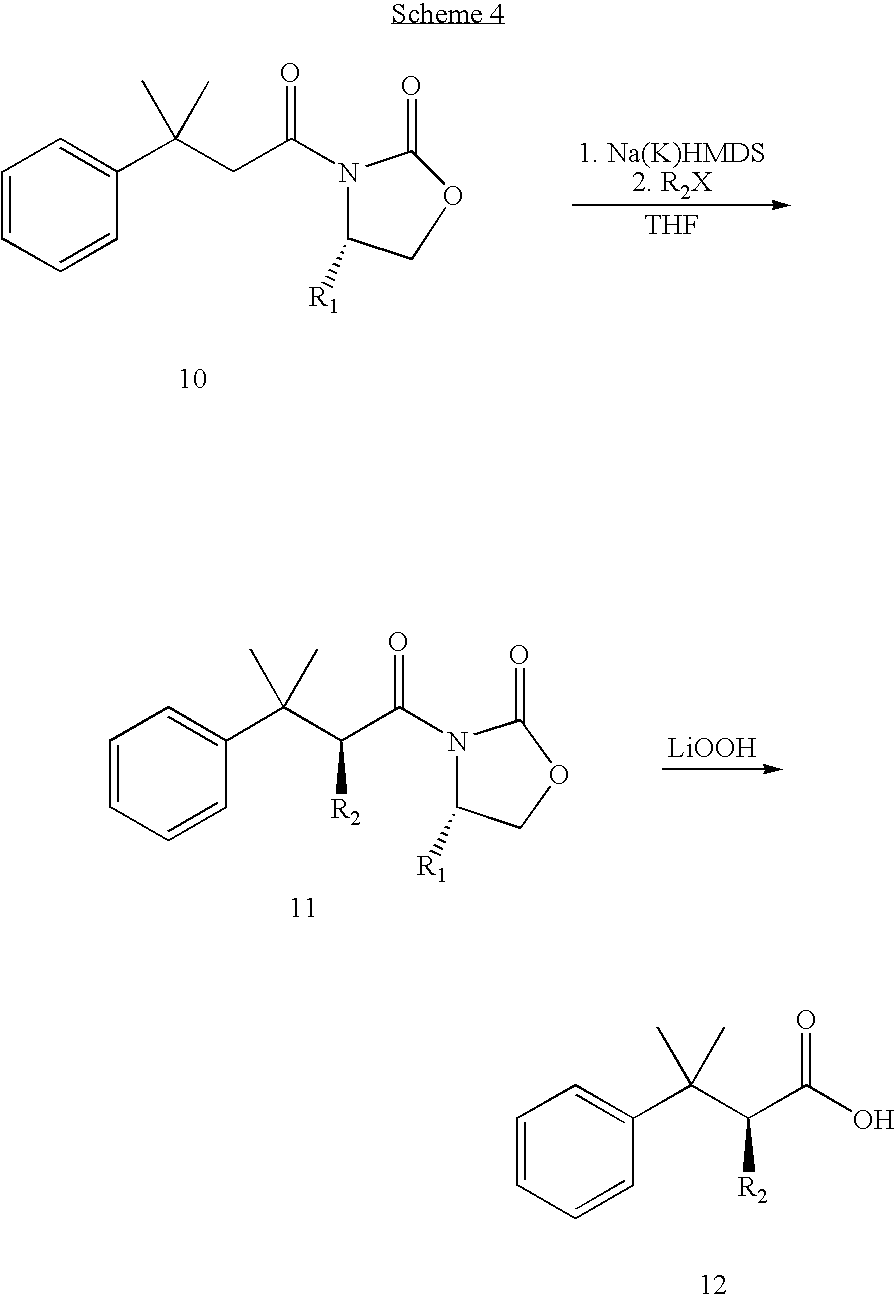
C1=CC=CC(C(C(C(O)=O)[R2])(C)C)=C1.[1. Na(K)HMDS2. R2X].[THF].C1=CC=CC(C(CC(=O)N2C([R1])COC2=O)(C)C)=C1.[LiOOH].C1=CC=CC(C(C(C(=O)N2C([R1])COC2=O)[R2])(C)C)=C1
